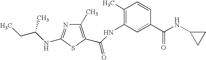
C1(C)=C(C(NC2=C(C)C=CC(C(NC3CC3)=O)=C2)=O)SC(NC(CC)C)=N1
